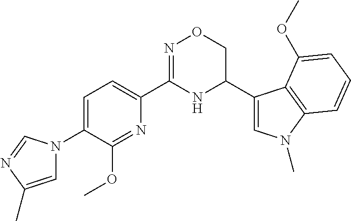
C1=C(N2C=C(C)N=C2)C(OC)=NC(C2=NOCC(C3=CN(C)C4=C3C(OC)=CC=C4)N2)=C1
